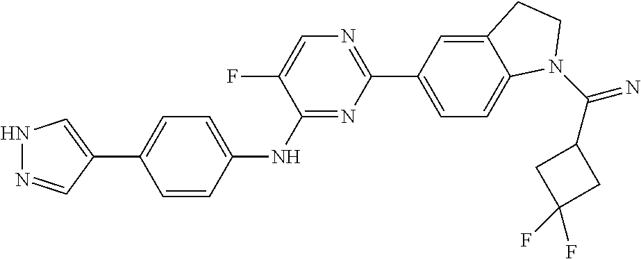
C1(C2=CNN=C2)=CC=C(NC2=NC(C3=CC=C4C(=C3)CCN4C(C3CC(F)(F)C3)=N)=NC=C2F)C=C1
